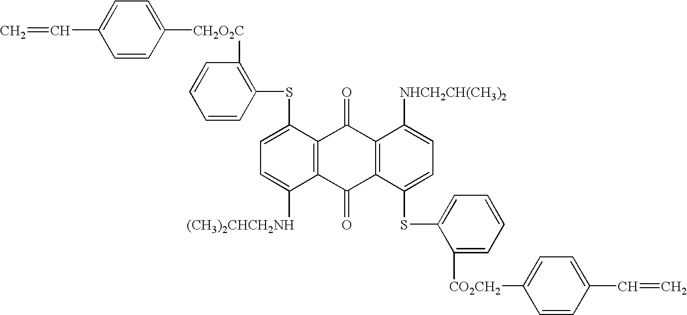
[(CH3)2CHCH2NH]C1=CC=C(SC2=C([CH2O2C]C3=CC=C(C=C)C=C3)C=CC=C2)C2=C1C(=O)C1=C(C2=O)C([NHCH2CH(CH3)2])=CC=C1SC1=CC=CC=C1[CO2CH2]C1=CC=C(C=C)C=C1
